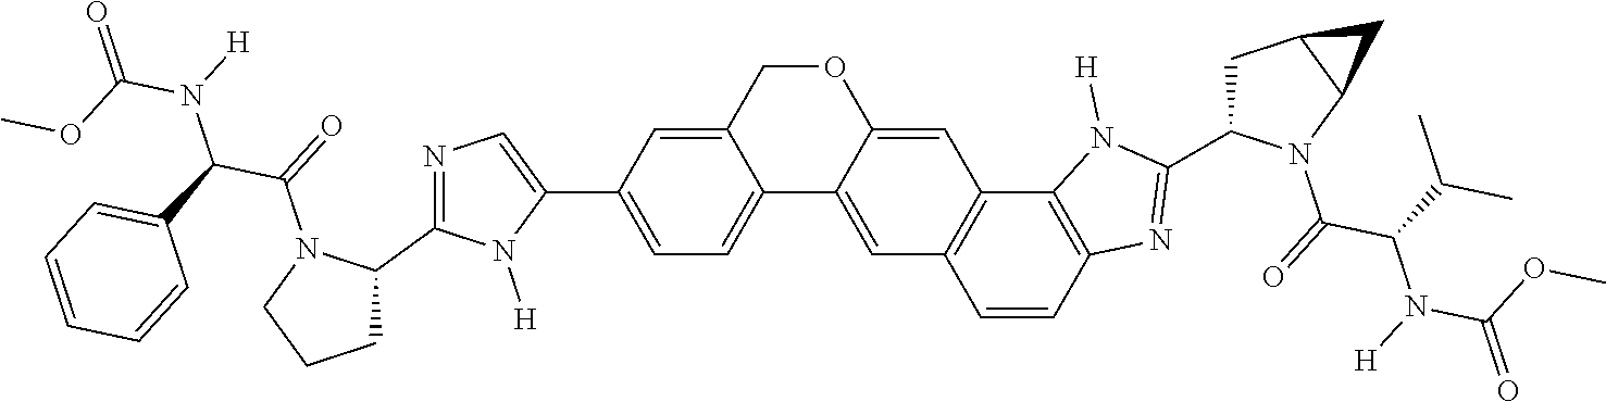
C12=CC=C(C3=CN=C(C4N(C(=O)C(C5=CC=CC=C5)N(C(=O)OC)[H])CCC4)N3[H])C=C1COC1=CC3=C(C=C21)C=CC1=C3N([H])C(C2CC3C(N2C(=O)C(C(C)C)N(C(=O)OC)[H])C3)=N1
